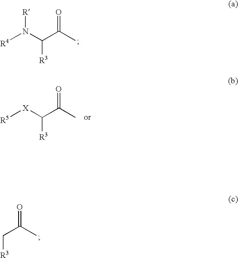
[R4]N(C(C(C)=O)[R3])[R].[R5][X]C(C(C)=O)[R3].[R3]CC(=O)C
